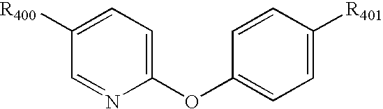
C1=C([R400])C=NC(OC2=CC=C([R401])C=C2)=C1
